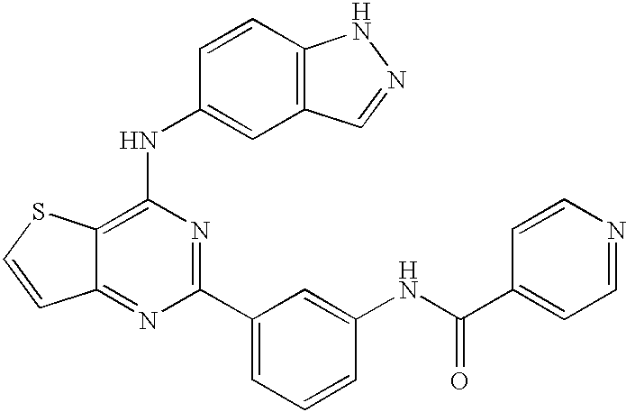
C12=C(NC3=CC4=C(C=C3)NN=C4)N=C(C3=CC=CC(NC(=O)C4=CC=NC=C4)=C3)N=C1C=CS2
